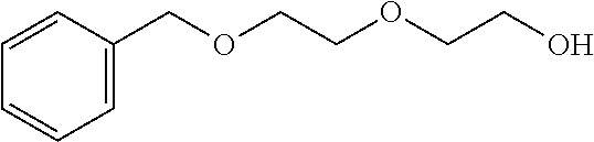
C1(COCCOCCO)=CC=CC=C1
